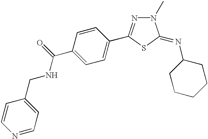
C1=C(C(NCC2=CC=NC=C2)=O)C=CC(C2=NN(C)C(=NC3CCCCC3)S2)=C1
